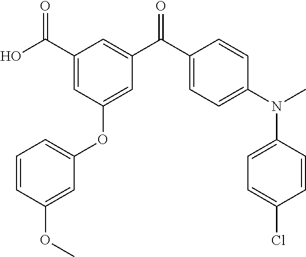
C1(C(O)=O)=CC(OC2=CC=CC(OC)=C2)=CC(C(C2=CC=C(N(C)C3=CC=C(Cl)C=C3)C=C2)=O)=C1
